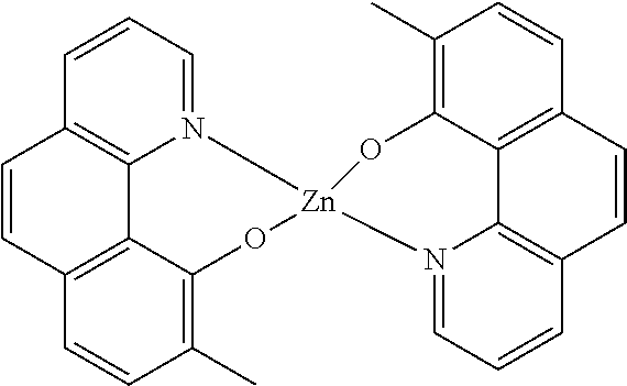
C1(C)=C2C3=C(C=C1)C=CC1=C3N(=CC=C1)[Zn]1(O2)OC2=C(C)C=CC3=C2C2=C(C=C3)C=CC=N12
